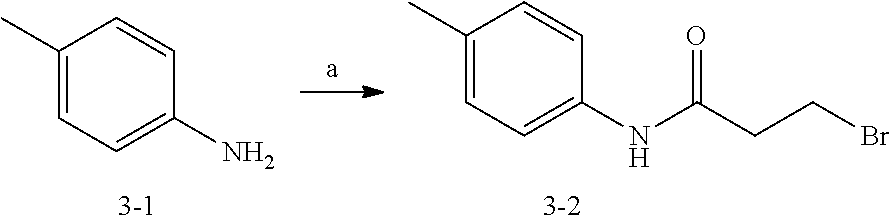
CC1=CC=C(NC(CCBr)=O)C=C1.[a].CC1=CC=C(N)C=C1
